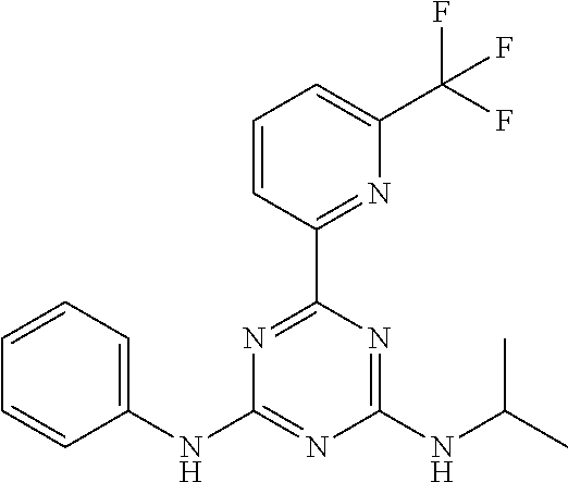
C1=CC=C(NC2=NC(NC(C)C)=NC(C3=NC(C(F)(F)F)=CC=C3)=N2)C=C1
